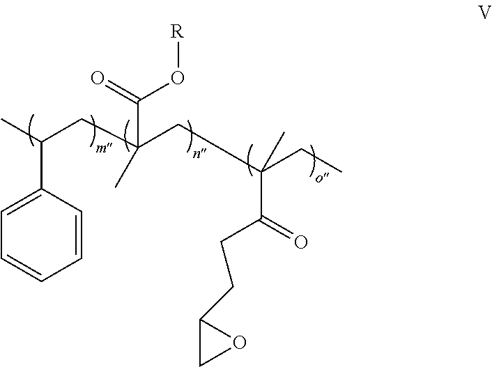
C1=CC(C(C)CC(CC(C(=O)CCC2CO2)(C)CC)(C(=O)O[R])C)=CC=C1
